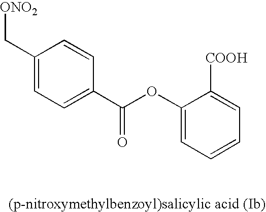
C1(C[ONO2])=CC=C(C(OC2=CC=CC=C2[COOH])=O)C=C1
